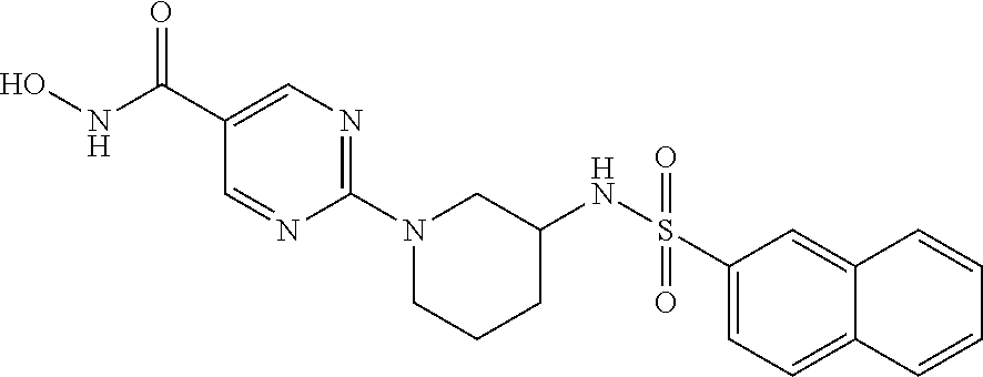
C1(C(=O)NO)=CN=C(N2CCCC(NS(C3=CC=C4C(=C3)C=CC=C4)(=O)=O)C2)N=C1
